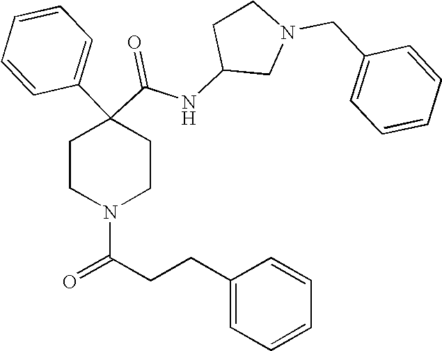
N(C(C1(C2=CC=CC=C2)CCN(C(CCC2=CC=CC=C2)=O)CC1)=O)C1CN(CC2=CC=CC=C2)CC1
